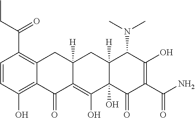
C(C(C1=C2C(=C(O)C=C1)C(=O)C1=C(O)C3(O)C([H])(CC1([H])C2)C(N(C)C)C(O)=C(C(N)=O)C3=O)=O)C
